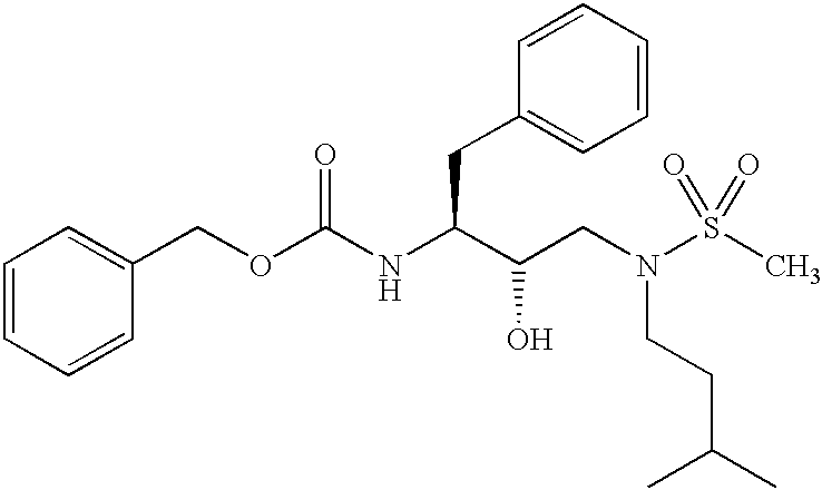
C1=CC=CC(COC(NC(C(CN(S(C)(=O)=O)CCC(C)C)O)CC2=CC=CC=C2)=O)=C1
